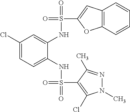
C1(Cl)=CC=C(NS(=O)(C2=C(Cl)N(C)N=C2C)=O)C(NS(=O)(C2=CC3=C(O2)C=CC=C3)=O)=C1
